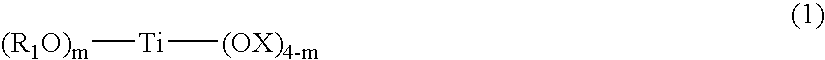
[(R1O)m][Ti][(OX)4-m]
